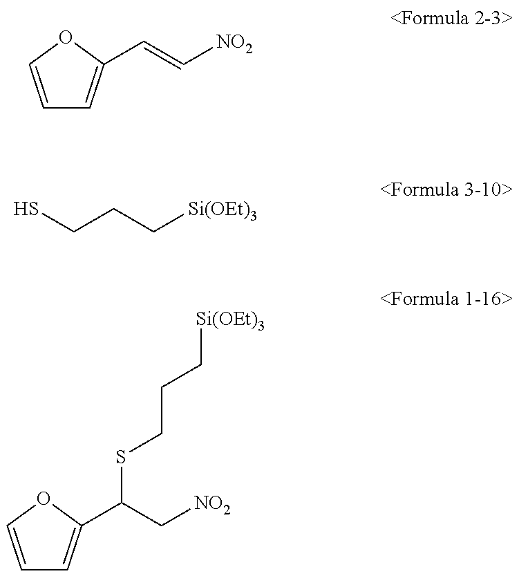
C1=COC(C=C[NO2])=C1.SCCC[Si(OEt)3].C1=COC(C(C[NO2])SCCC[Si(OEt)3])=C1
